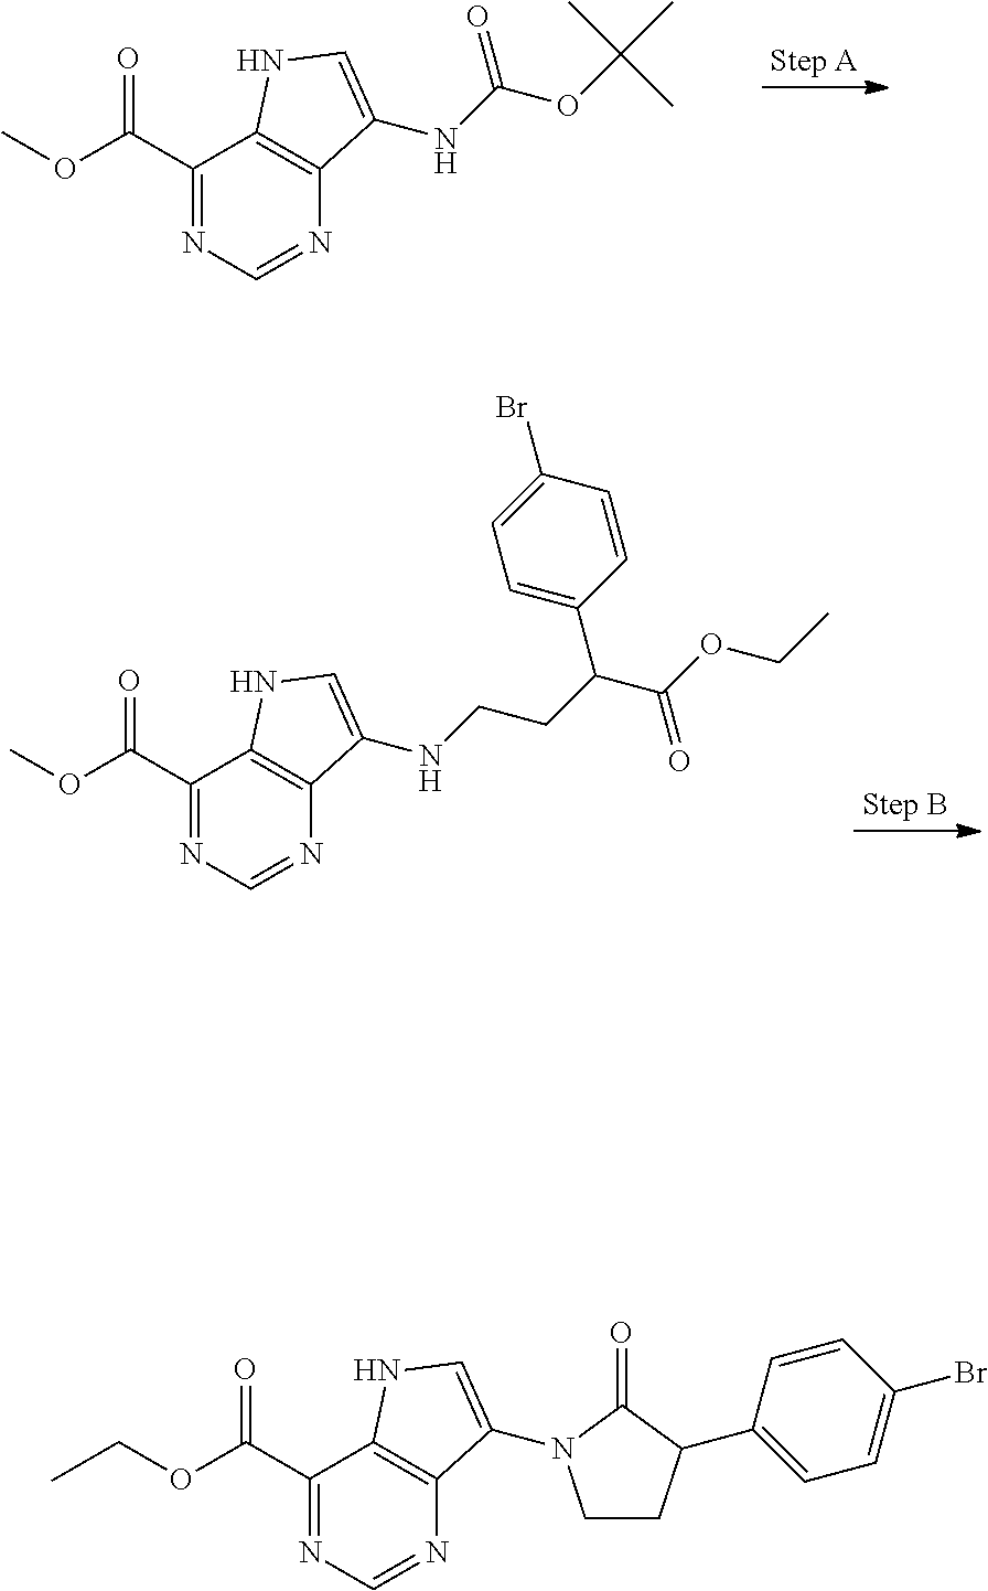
C1(C(OC)=O)=NC=NC2=C1NC=C2NC(OC(C)(C)C)=O.C1(C(OC)=O)=NC=NC2=C1NC=C2NCCC(C(OCC)=O)C1=CC=C(Br)C=C1.C1(C(OCC)=O)=NC=NC2=C1NC=C2N1CCC(C2=CC=C(Br)C=C2)C1=O
